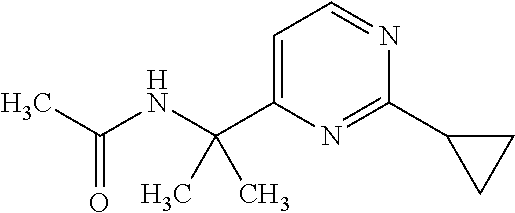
C1=C(C(NC(C)=O)(C)C)N=C(C2CC2)N=C1
